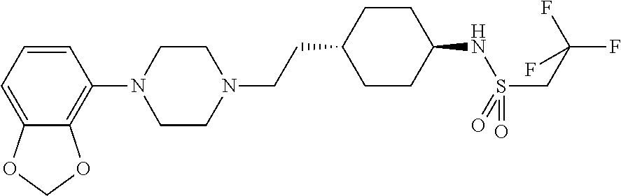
C1=CC=C2C(=C1N1CCN(CCC3CCC(NS(=O)(CC(F)(F)F)=O)CC3)CC1)OCO2
